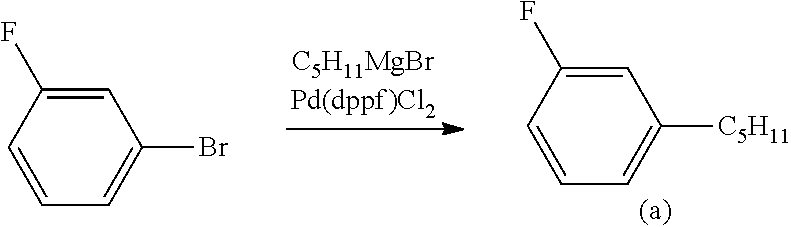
C1=CC(F)=CC([C5H11])=C1.C1=CC(F)=CC(Br)=C1
